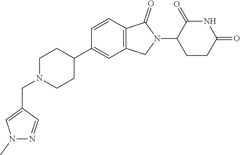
C1N(CC2=CN(C)N=C2)CCC(C2=CC3=C(C=C2)C(=O)N(C2CCC(=O)NC2=O)C3)C1
